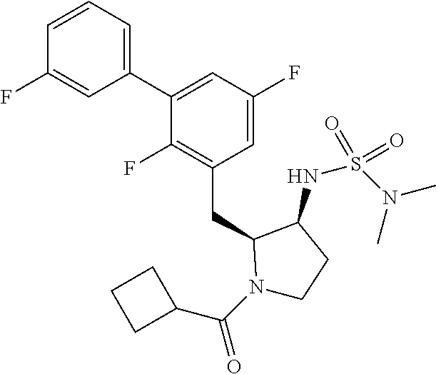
C1(C2=CC(F)=CC(CC3N(C(C4CCC4)=O)CCC3NS(N(C)C)(=O)=O)=C2F)=CC=CC(F)=C1
